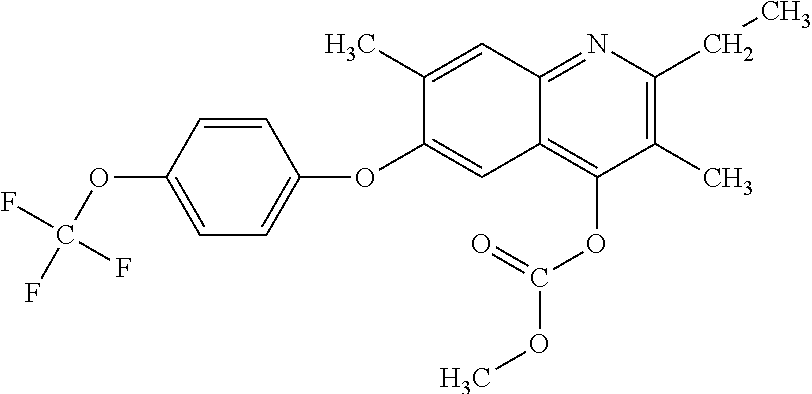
C1=CC(OC(F)(F)F)=CC=C1OC1=CC2=C(OC(OC)=O)C(C)=C(CC)N=C2C=C1C
